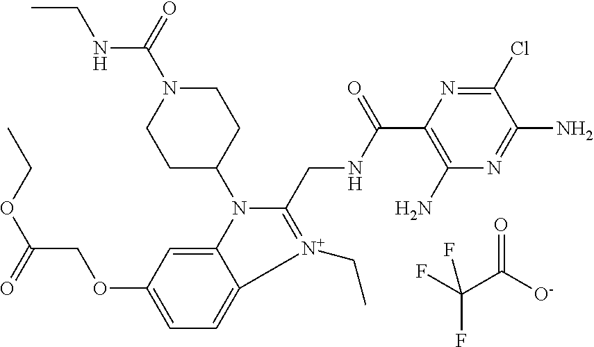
CCOC(=O)COC1=CC=C2C(=C1)N(C1CCN(C(=O)NCC)CC1)C(CNC(C1=C(N)N=C(N)C(Cl)=N1)=O)=[N+]2CC.FC(C([O-])=O)(F)F
